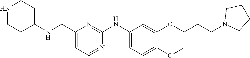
C1(CNC2CCNCC2)=CC=NC(NC2=CC=C(OC)C(OCCCN3CCCC3)=C2)=N1
